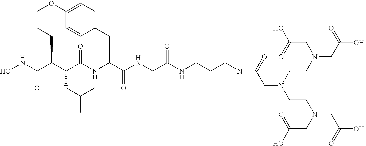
N(C(C1C(CC(C)C)C(=O)NC(C(NCC(NCCCNC(CN(CCN(CC(O)=O)CC(O)=O)CCN(CC(O)=O)CC([OH])=O)=O)=O)=O)CC2=CC=C(OCCC1)C=C2)=O)O
